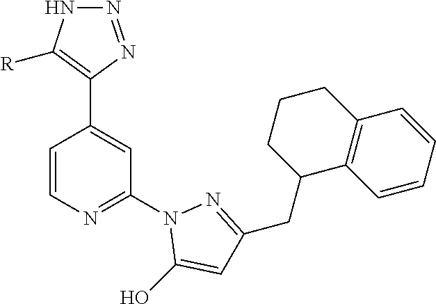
C1=CN=C(N2C(O)=CC(CC3C4=C(C=CC=C4)CCC3)=N2)C=C1C1=C([R])NN=N1
